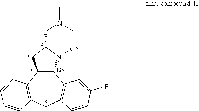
C12C(C3=C(CC4=C1C=CC=C4)C=CC(F)=C3)N([CN])C(CN(C)C)C2
